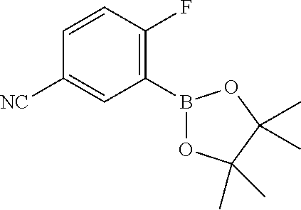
C1([NC])=CC(B2OC(C)(C)C(C)(C)O2)=C(F)C=C1
